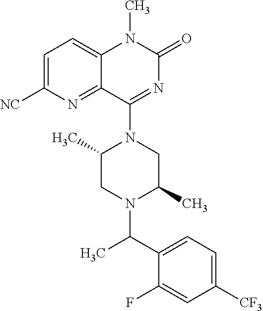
C1=C([NC])N=C2C(=C1)N(C)C(=O)N=C2N1C(C)CN(C(C2=CC=C([CF3])C=C2F)C)C(C)C1
